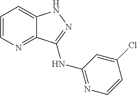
C1=CN=C2C(=C1)NN=C2NC1=NC=CC(Cl)=C1
